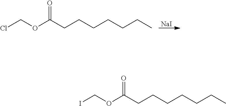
ClCOC(CCCCCCC)=O.[NaI].ICOC(CCCCCCC)=O
